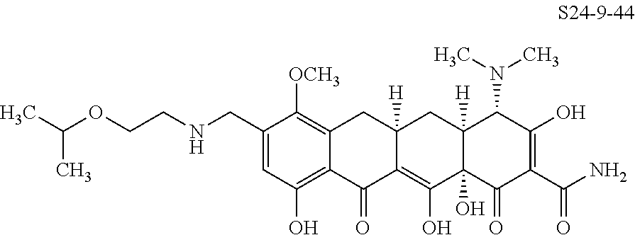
C1=C(CNCCOC(C)C)C([OCH3])=C2C(=C1O)C(=O)C1=C(O)C3(O)C([H])(CC1([H])C2)C(N(C)C)C(O)=C(C(N)=O)C3=O
